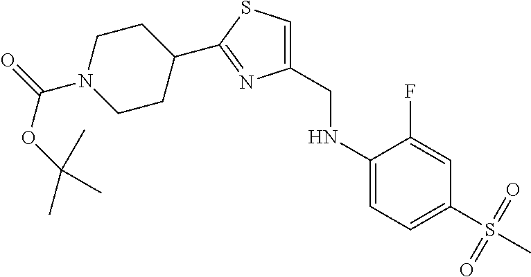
C1CN(C(=O)OC(C)(C)C)CCC1C1=NC(CNC2=CC=C(S(=O)(=O)C)C=C2F)=CS1
